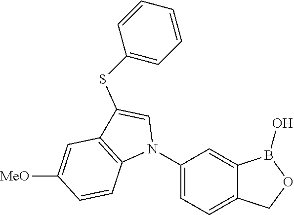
C1(N2C=C(SC3=CC=CC=C3)C3=C2C=CC([MeO])=C3)=CC=C2C(=C1)B(O)OC2
